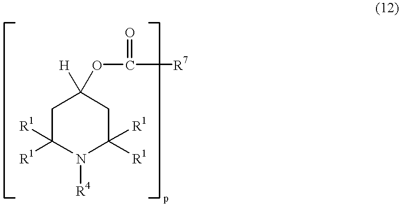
C1C([R1])([R1])N([R4])C([R1])([R1])CC1([H])OC([R7])=O
